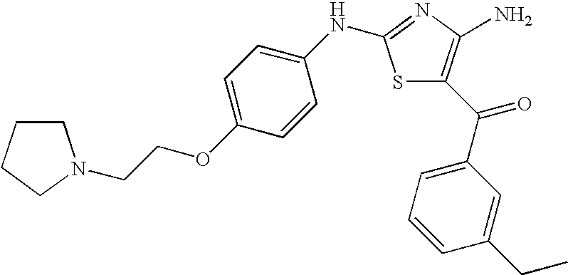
C1CCCN1CCOC1=CC=C(NC2=NC(N)=C(C(=O)C3=CC=CC(CC)=C3)S2)C=C1
